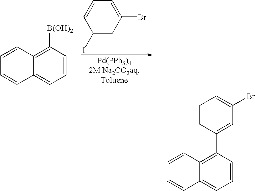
C1(I)=CC(Br)=CC=C1.C12=CC=CC([B(OH)2])=C1C=CC=C2.C12=CC=CC(C3=CC(Br)=CC=C3)=C1C=CC=C2
